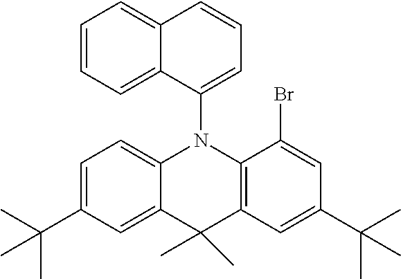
C1=C(C(C)(C)C)C=C2C(=C1)N(C1=CC=CC3=CC=CC=C31)C1=C(C=C(C(C)(C)C)C=C1Br)C2(C)C
